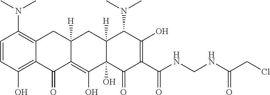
CN(C1=C2C(=C(O)C=C1)C(=O)C1=C(O)C3(O)C([H])(CC1([H])C2)C(N(C)C)C(O)=C(C(NCNC(CCl)=O)=O)C3=O)C
